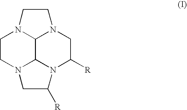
N12C3N(CC([R])N4C3N(CC1)CC4[R])CC2
